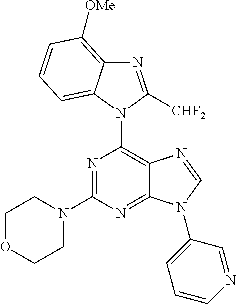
N1(C2=C3C(=NC(N4CCOCC4)=N2)N(C2=CC=CN=C2)C=N3)C([CHF2])=NC2=C([OMe])C=CC=C12
